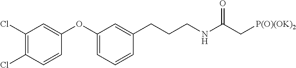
C1(Cl)=C(Cl)C=CC(OC2=CC=CC(CCCNC(C[P(O)(OK)2])=O)=C2)=C1
